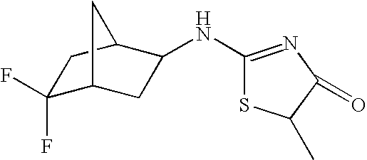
C1(F)(F)C2CC(NC3=NC(=O)C(C)S3)C(C1)C2
